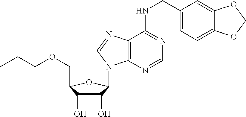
C1(O)C(O)C(COCCC)OC1N1C2=C(C(NCC3=CC=C4C(=C3)OCO4)=NC=N2)N=C1
